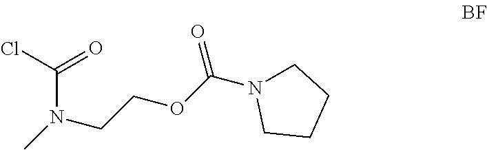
C(OCCN(C)C(Cl)=O)(=O)N1CCCC1
